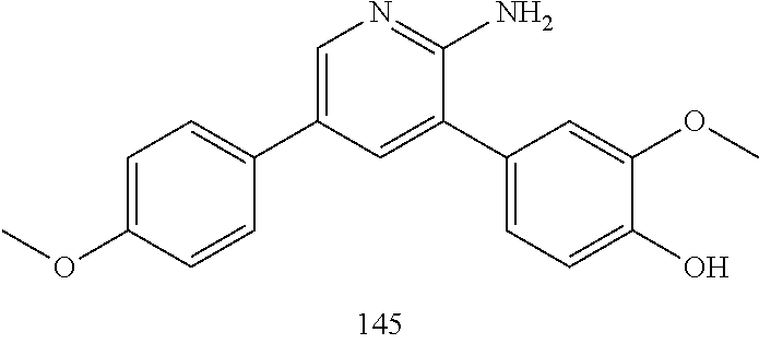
C1(C2=CC=C(O)C(OC)=C2)=CC(C2=CC=C(OC)C=C2)=CN=C1N
